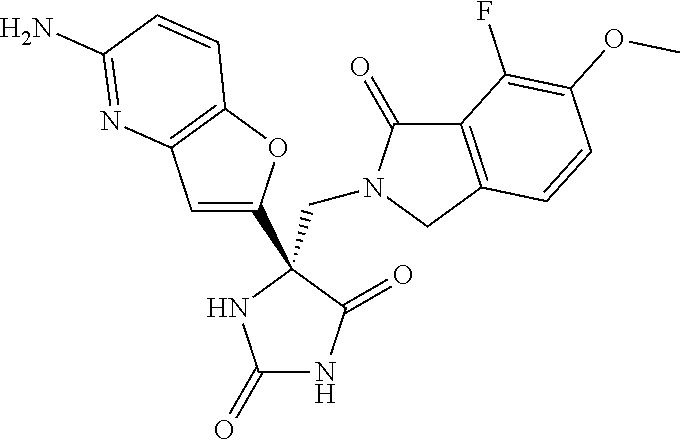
C(N1C(=O)C2=C(C1)C=CC(OC)=C2F)C1(C2=CC3=C(O2)C=CC(N)=N3)C(=O)NC(=O)N1
